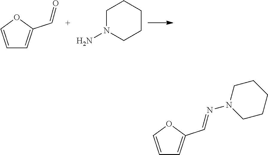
C1=COC(C=O)=C1.C1N(N)CCCC1.C1=COC(C=NN2CCCCC2)=C1
